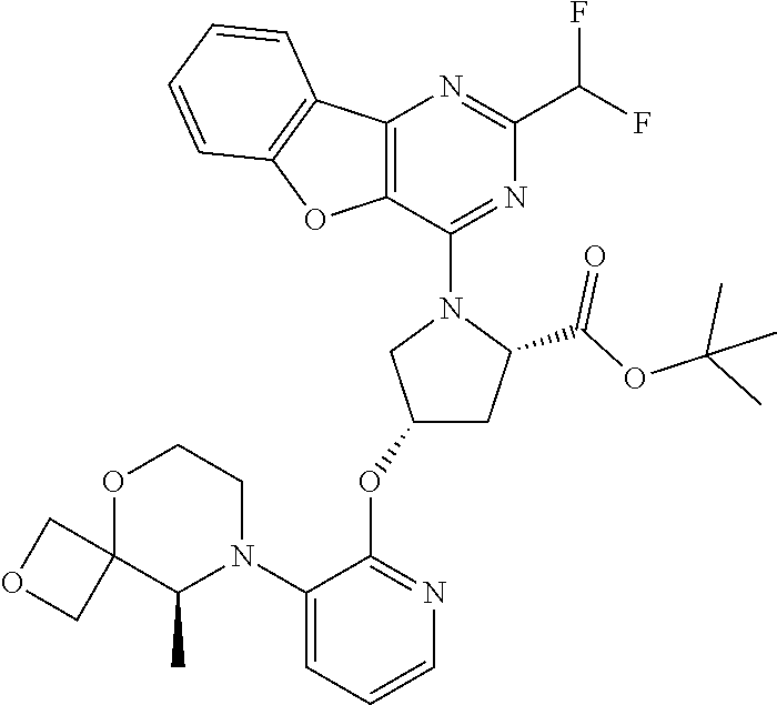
FC(F)C1=NC2=C(C(N3CC(OC4=NC=CC=C4N4CCOC5(C4C)COC5)CC3C(OC(C)(C)C)=O)=N1)OC1=C2C=CC=C1
